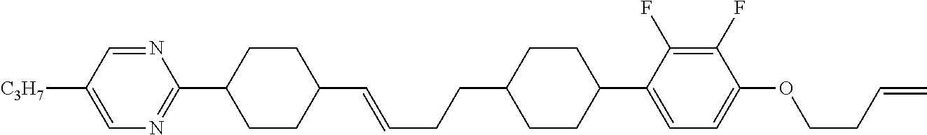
N1=CC([C3H7])=CN=C1C1CCC(C=CCCC2CCC(C3=CC=C(OCCC=C)C(F)=C3F)CC2)CC1
